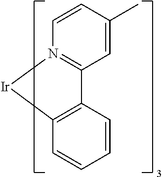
C1(C)=CC2=N(C=C1)[Ir]C1=C2C=CC=C1
